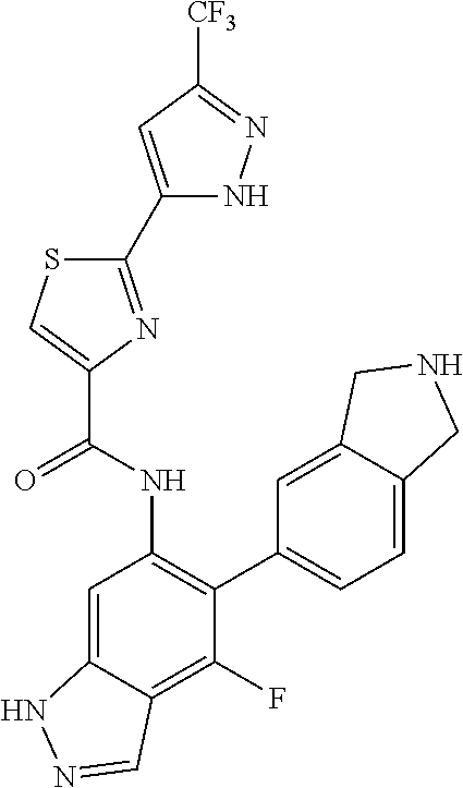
C1(C2=NC(C(NC3=C(C4=CC=C5C(=C4)CNC5)C(F)=C4C(=C3)NN=C4)=O)=CS2)=CC([CF3])=NN1
